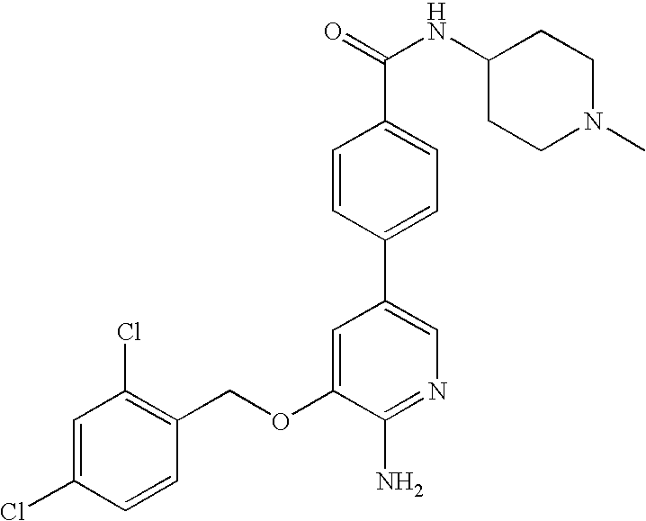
C1=C(Cl)C=CC(COC2=CC(C3=CC=C(C(=O)NC4CCN(C)CC4)C=C3)=CN=C2N)=C1Cl
